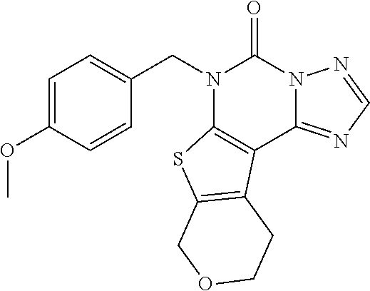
C1(CN2C3=C(C4=NC=NN4C2=O)C2=C(S3)COCC2)=CC=C(OC)C=C1
